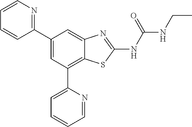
C1(C2=CC(C3=CC=CC=N3)=C3C(=C2)N=C(NC(NCC)=O)S3)=NC=CC=C1
